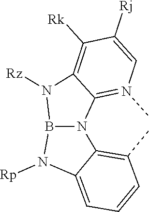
N1([Rz])C2=C([Rk])C([Rj])=CN(C)=C2N2C3=C(C)C=CC=C3N([Rp])B12
